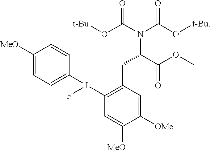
C1(I(C2=CC=C([MeO])C=C2)F)=C(CC(N(C(O[t-Bu])=O)C(O[t-Bu])=O)C(OC)=O)C=C([OMe])C([MeO])=C1
